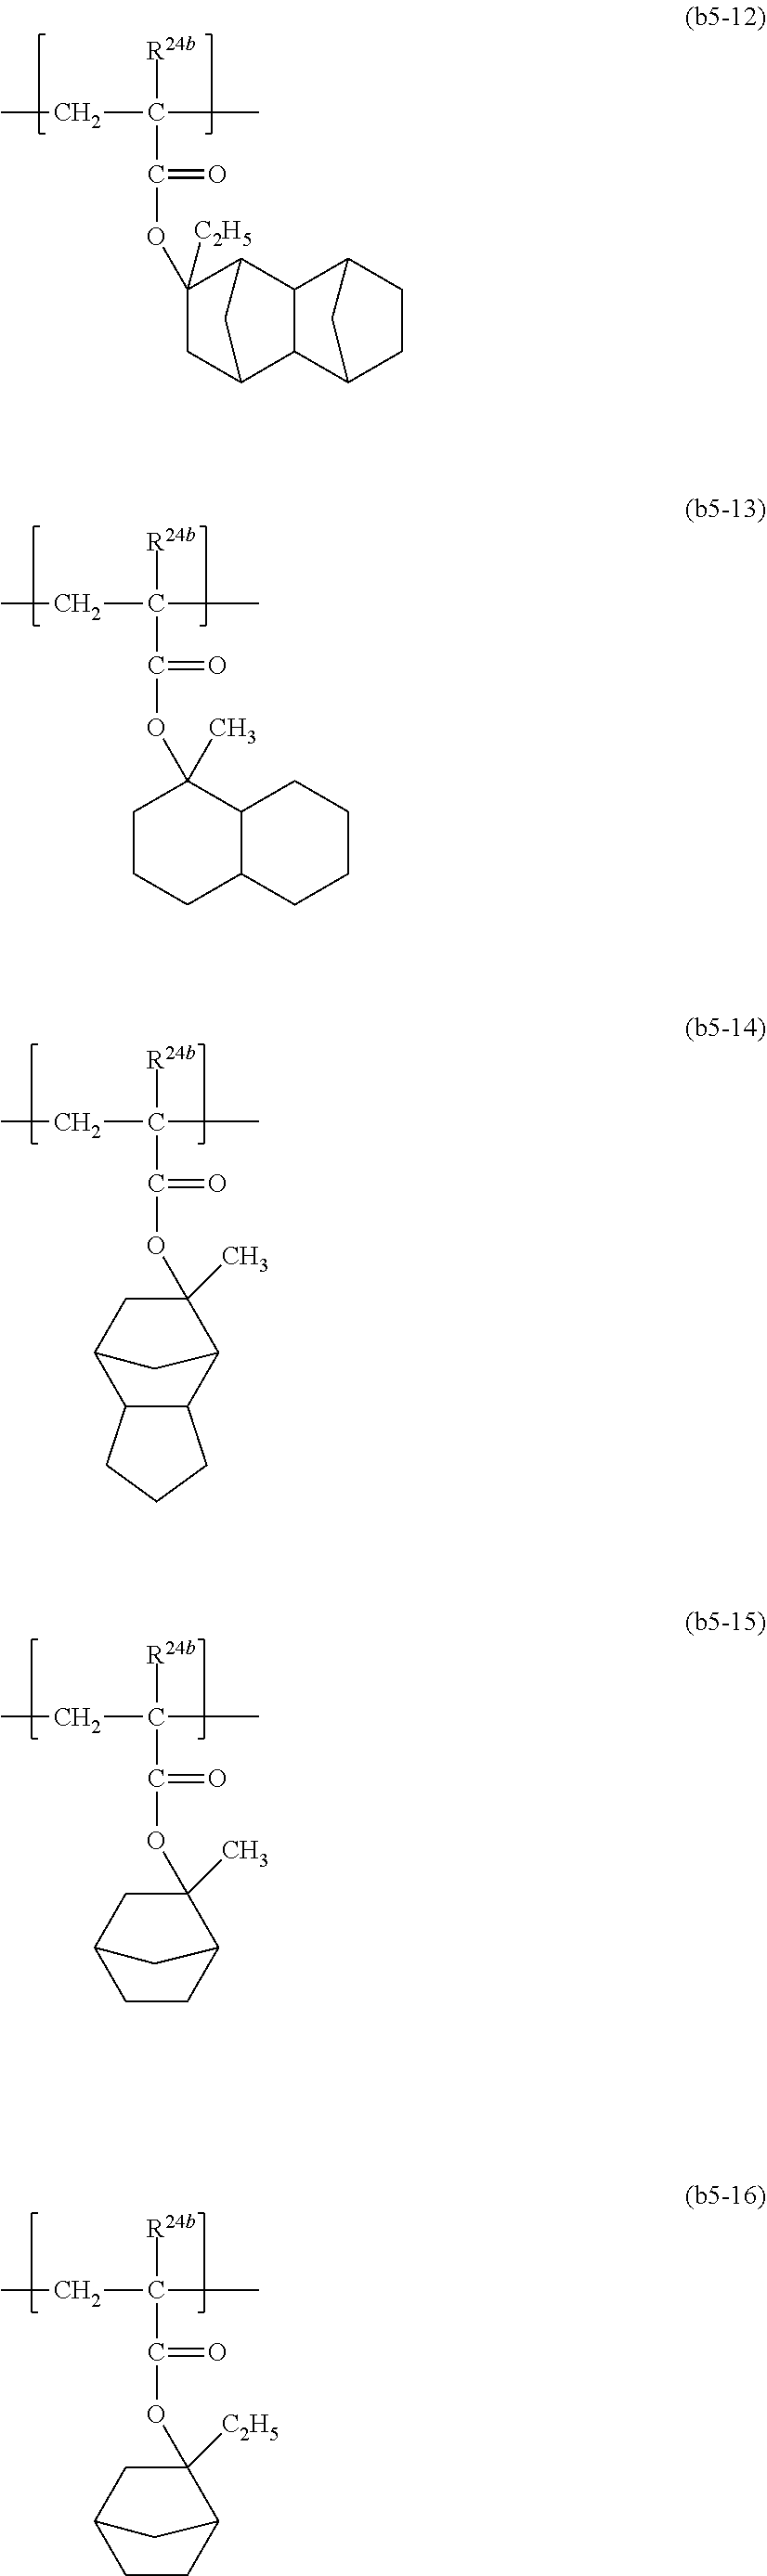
O(C(=O)C([R24b])(CC)C)C1([C2H5])CC2C3C(C1C2)C1CCC3C1.O(C(=O)C([R24b])(CC)C)C1(C)CCCC2C1CCCC2.O(C(=O)C([R24b])(CC)C)C1(C)CC2C3C(C1C2)CCC3.O(C(=O)C([R24b])(CC)C)C1(C)CC2CCC1C2.O(C(=O)C([R24b])(CC)C)C1([C2H5])CC2CCC1C2
